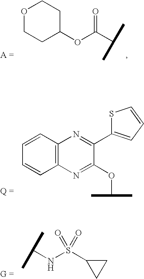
O1CCC(OC(C(C)C)=O)CC1.C1=CC2=C(C=C1)N=C(OC(C)C)C(C1=CC=CS1)=N2.CC(NS(C1CC1)(=O)=O)C
